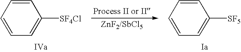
C1=CC=CC=C1[SF5].[ZnF2/SbCl5].C1=CC=CC=C1[SF4Cl]
